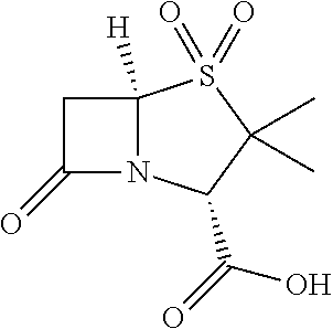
C1C(=O)N2C1([H])S(=O)(=O)C(C)(C)C2C(O)=O
